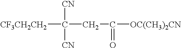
[CF3CH2CH2]C([CN])([CN])CC(=O)[OC(CH3)2CN]
